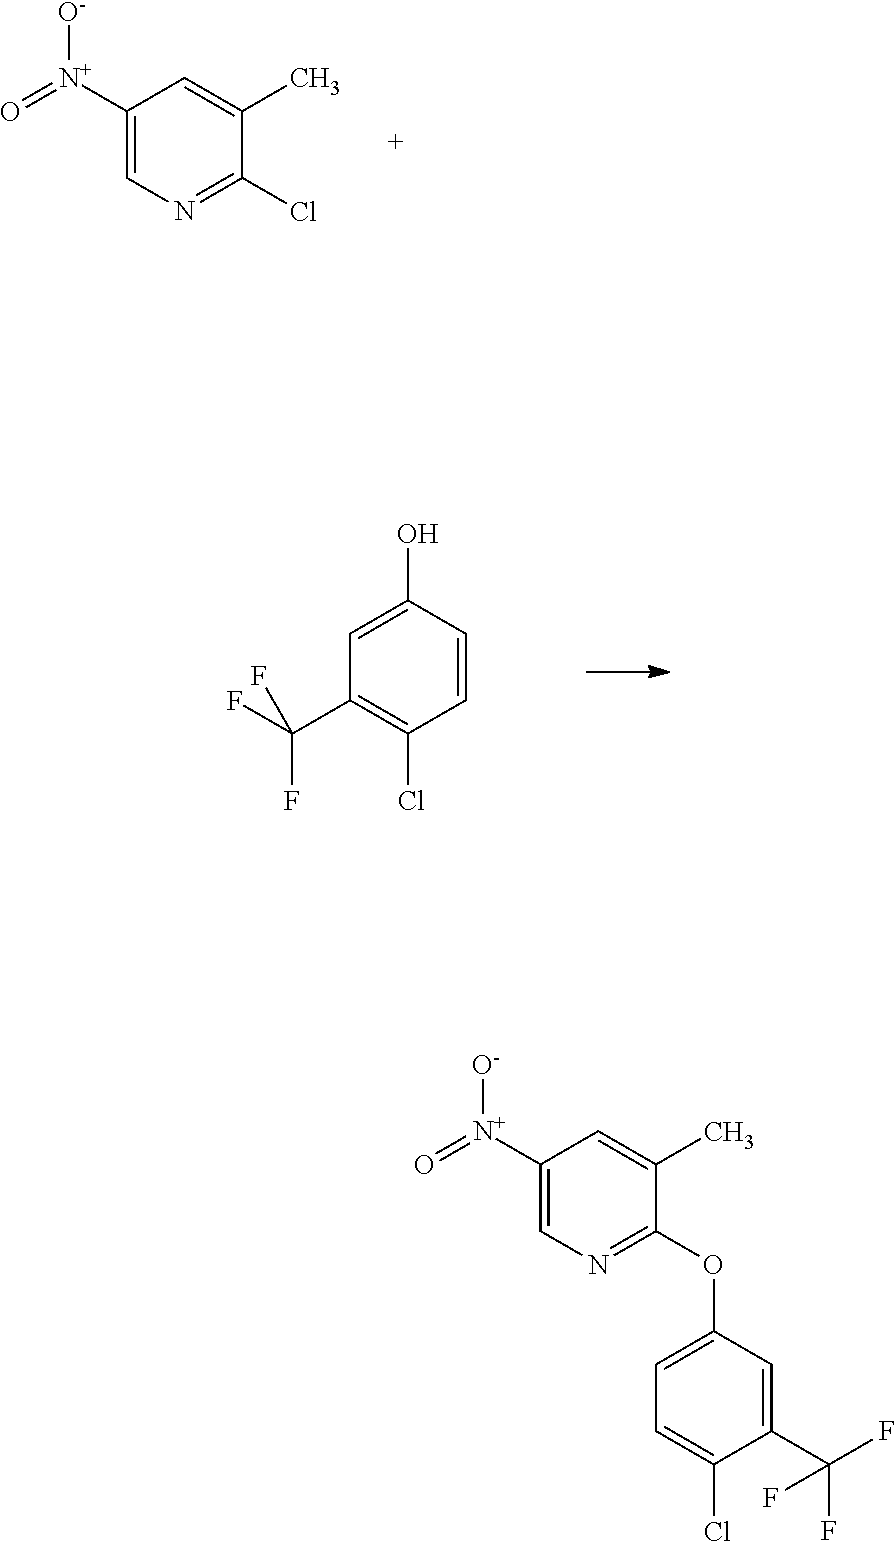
C1([N+](=O)[O-])=CN=C(Cl)C(C)=C1.C1=CC(O)=CC(C(F)(F)F)=C1Cl.C1([N+](=O)[O-])=CN=C(OC2=CC=C(Cl)C(C(F)(F)F)=C2)C(C)=C1
